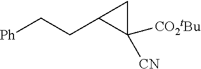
[Ph]CCC1C([CN])([CO2tBu])C1
